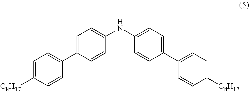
C1=C([C8H17])C=CC(C2=CC=C(NC3=CC=C(C4=CC=C([C8H17])C=C4)C=C3)C=C2)=C1
